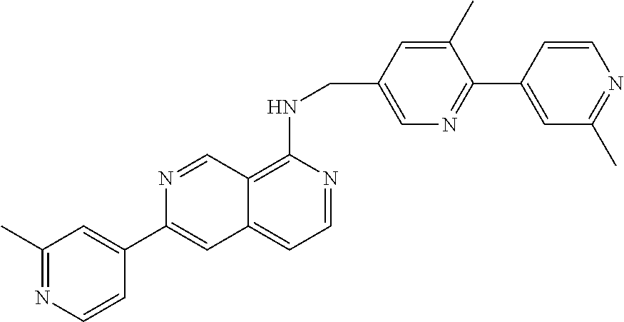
C1(C2=CC3=CC=NC(NCC4=CN=C(C5=CC(C)=NC=C5)C(C)=C4)=C3C=N2)=CC(C)=NC=C1
